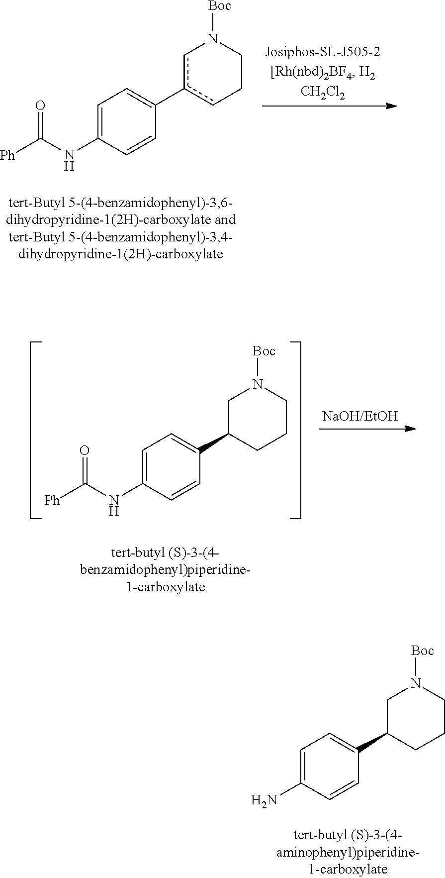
C1=C(NC([Ph])=O)C=CC(c2cCCN([Boc])c2)=C1.C1=C(NC([Ph])=O)C=CC(C2CCCN([Boc])C2)=C1.C1=C(N)C=CC(C2CCCN([Boc])C2)=C1
